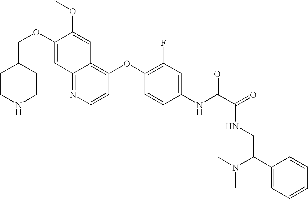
C(OC1=CC2=NC=CC(OC3=C(F)C=C(NC(C(=O)NCC(N(C)C)C4=CC=CC=C4)=O)C=C3)=C2C=C1OC)C1CCNCC1
